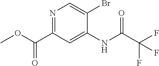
C1(C(=O)OC)=NC=C(Br)C(NC(=O)C(F)(F)F)=C1
